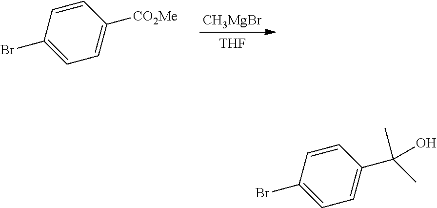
C1=CC(Br)=CC=C1[CO2Me].[CH3MgBr].[THF].C1=CC(Br)=CC=C1C(C)(O)C
